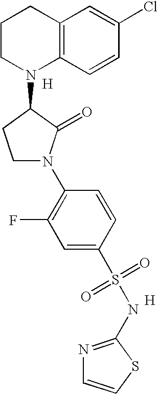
C12=C(C=CC(Cl)=C1)N(C1CCN(C3=C(F)C=C(S(=O)(=O)NC4=NC=CS4)C=C3)C1=O)CCC2.[H].[H]
